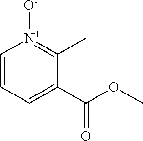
C1=CC=C(C(OC)=O)C(C)=[N+]1[O-]
